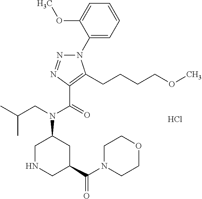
C1(N2N=NC(C(=O)N(CC(C)C)C3CNCC(C(N4CCOCC4)=O)C3)=C2CCCCOC)=CC=CC=C1OC.Cl
